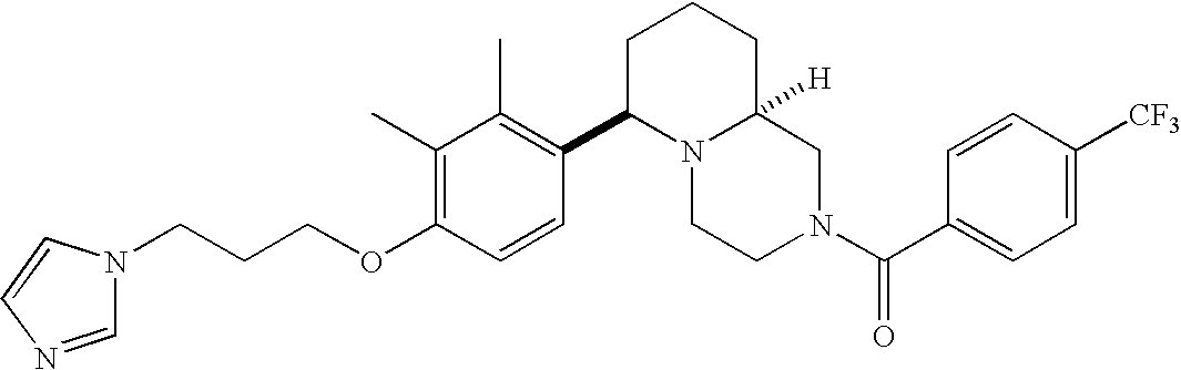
C(CCOC1=C(C)C(C)=C(C2N3C([H])(CCC2)CN(C(C2=CC=C([CF3])C=C2)=O)CC3)C=C1)N1C=NC=C1
